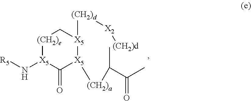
[(CH2)e]1[X5](N[R5])C(=O)[X5]([(CH2)a]C(C)C(C)=O)[X5]([(CH2)d][X2][(CH2)d])C1
